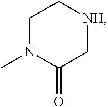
C1N(C)C(=O)C[NH]C1
